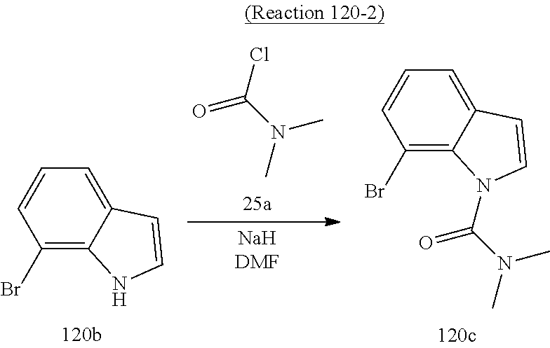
C1(Br)=C2C(=CC=C1)C=CN2.O=C(N(C)C)Cl.C1(Br)=C2C(=CC=C1)C=CN2C(=O)N(C)C
